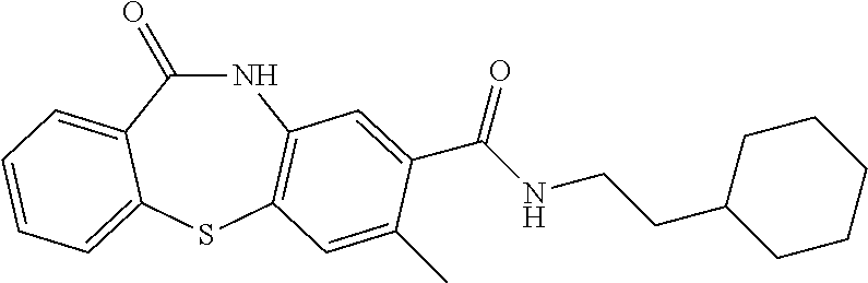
C1(=O)NC2=C(SC3=CC=CC=C13)C=C(C)C(C(NCCC1CCCCC1)=O)=C2
